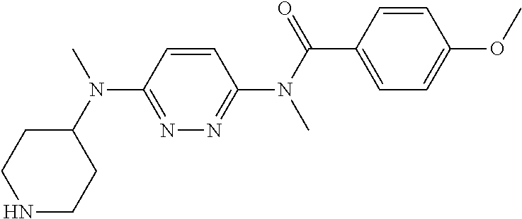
N1CCC(N(C)C2=NN=C(N(C(=O)C3=CC=C(OC)C=C3)C)C=C2)CC1
